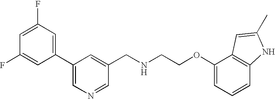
C1(F)=CC(C2=CN=CC(CNCCOC3=CC=CC4=C3C=C(C)N4)=C2)=CC(F)=C1
